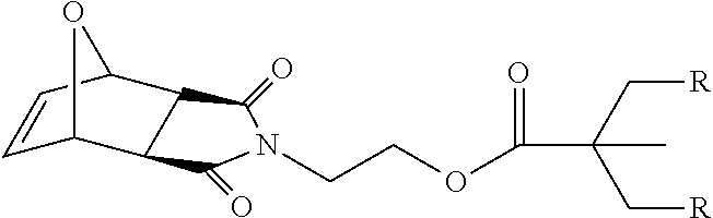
C1=CC2C3C(=O)N(CCOC(=O)C(C[R])(C[R])C)C(=O)C3C1O2
